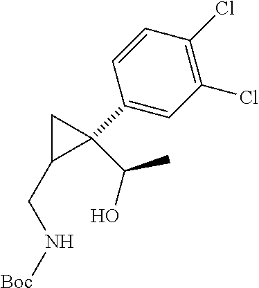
C1=CC(C2(C(O)C)CC2CN[Boc])=CC(Cl)=C1Cl
